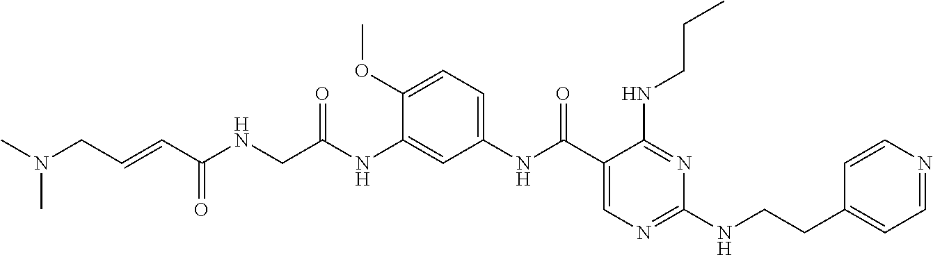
C1(NC(C2=CN=C(NCCC3=CC=NC=C3)N=C2NCCC)=O)=CC=C(OC)C(NC(=O)CNC(=O)C=CCN(C)C)=C1
